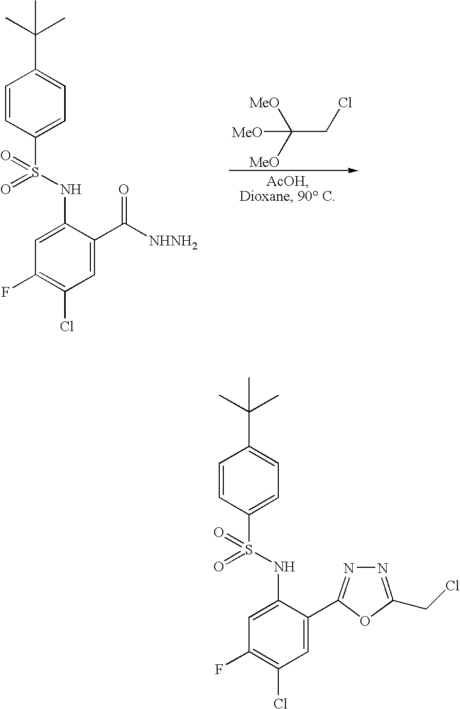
C(CCl)([MeO])([MeO])[MeO].C1=CC(S(=O)(NC2=CC(F)=C(Cl)C=C2C(=O)[NHNH2])=O)=CC=C1C(C)(C)C.C1=CC(S(=O)(NC2=CC(F)=C(Cl)C=C2C2=NN=C(CCl)O2)=O)=CC=C1C(C)(C)C
